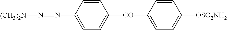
C1=CC(N=N[(CH3)2N])=CC=C1[CO]C1=CC=C([OSO2NH2])C=C1
